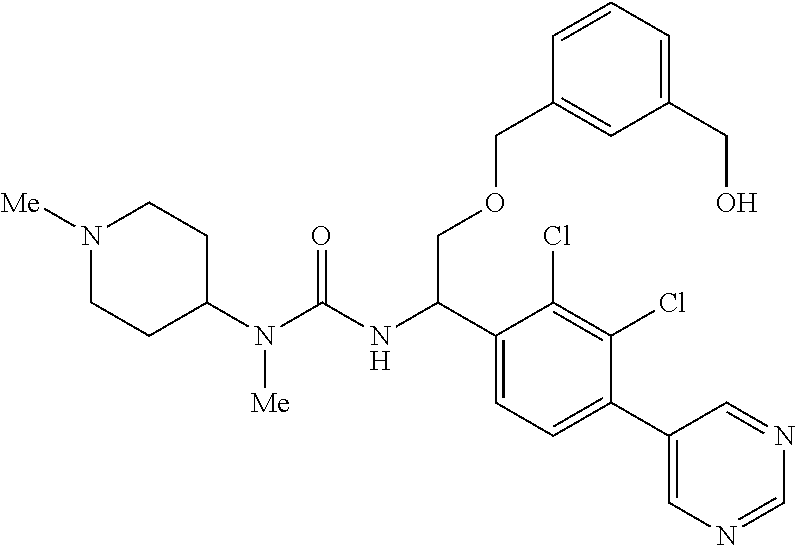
C1(N(C(NC(C2=CC=C(C3=CN=CN=C3)C(Cl)=C2Cl)COCC2=CC(CO)=CC=C2)=O)[Me])CCN([Me])CC1
